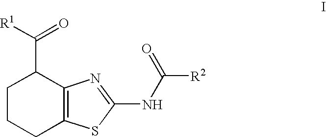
C1CCC2=C(C1C([R1])=O)N=C(NC([R2])=O)S2
